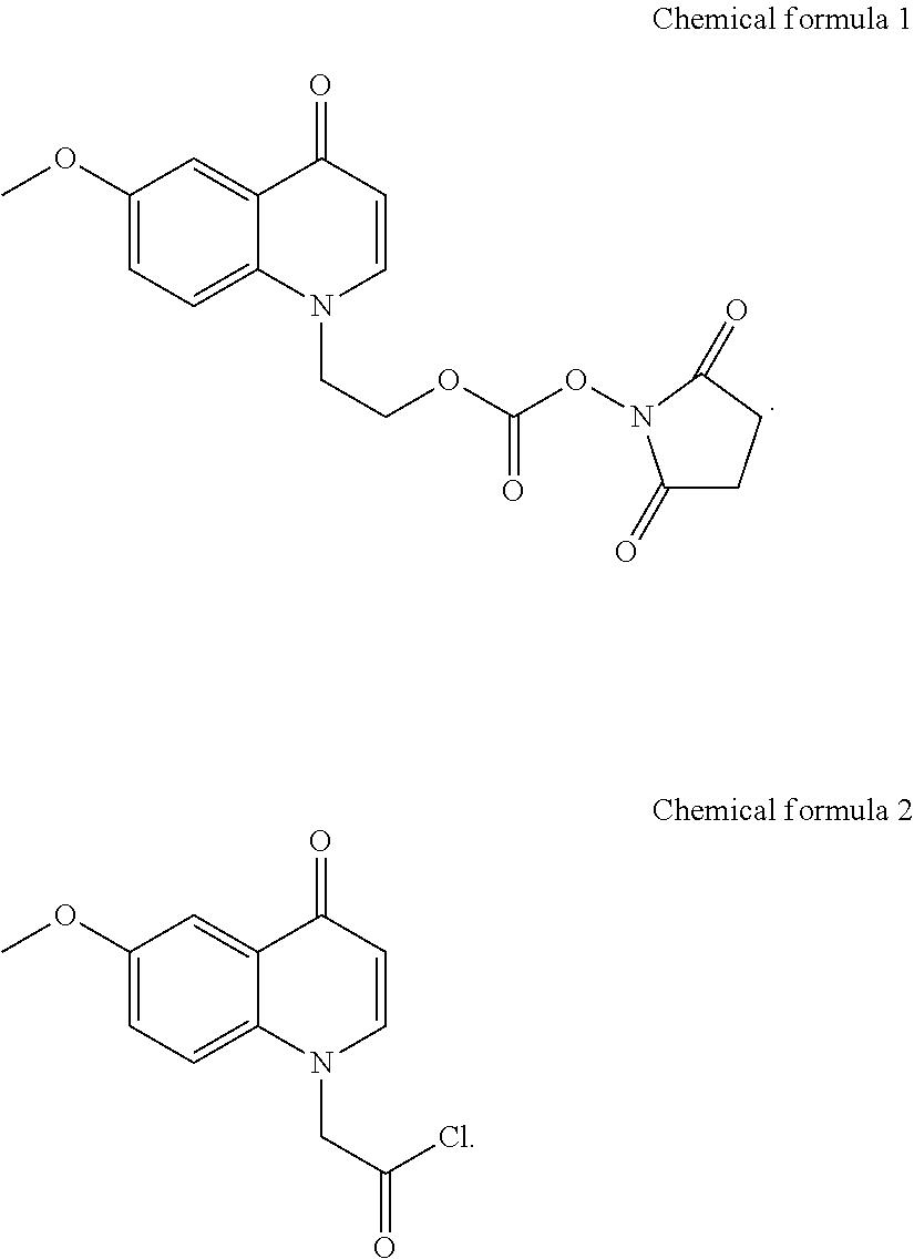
C1(=O)CCC(=O)N1OC(OCCN1C=CC(=O)C2=CC(OC)=CC=C12)=O.ClC(CN1C=CC(=O)C2=CC(OC)=CC=C12)=O
